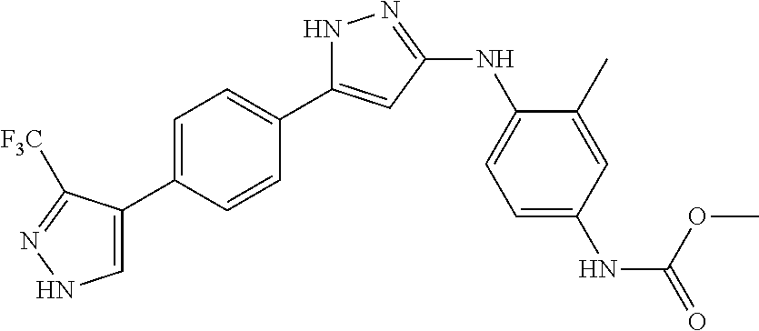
N1C(C2=CC=C(C3=CNN=C3[F3C])C=C2)=CC(NC2=CC=C(NC(=O)OC)C=C2C)=N1
